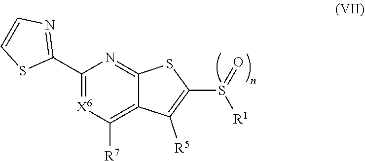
C1(C2=NC=CS2)=[X6]C([R7])=C2C(=N1)SC(S(=O)[R1])=C2[R5]
